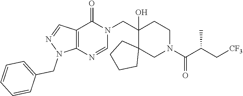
C12=C(N=CN(CC3(O)C4(CN(C(C(C[CF3])C)=O)CC3)CCCC4)C1=O)N(CC1=CC=CC=C1)N=C2
